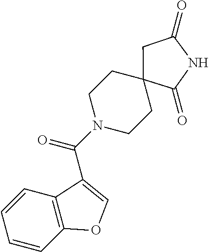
C1(=O)CC2(C(=O)N1)CCN(C(=O)C1=COC3=C1C=CC=C3)CC2
